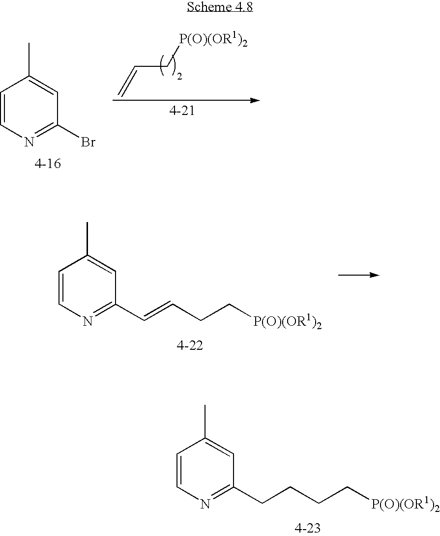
C(C=C)[P(O)(OR1)2].C1=CN=C(Br)C=C1C.C1=CN=C(C=CCC[P(O)(OR1)2])C=C1C.C1=CN=C(CCCC[P(O)(OR1)2])C=C1C
